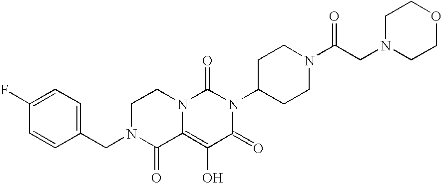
C1(CN2C(=O)C3=C(O)C(=O)N(C4CCN(C(CN5CCOCC5)=O)CC4)C(=O)N3CC2)=CC=C(F)C=C1
